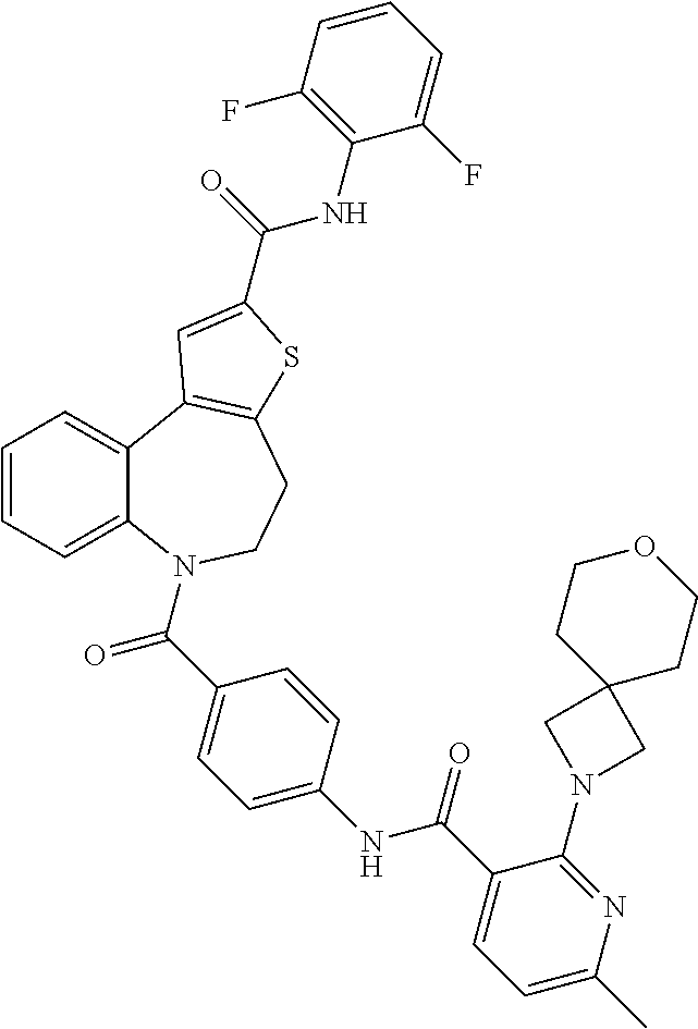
C1=CC=C2C(=C1)C1=C(CCN2C(=O)C2=CC=C(NC(=O)C3=CC=C(C)N=C3N3CC4(C3)CCOCC4)C=C2)SC(C(NC2=C(F)C=CC=C2F)=O)=C1
